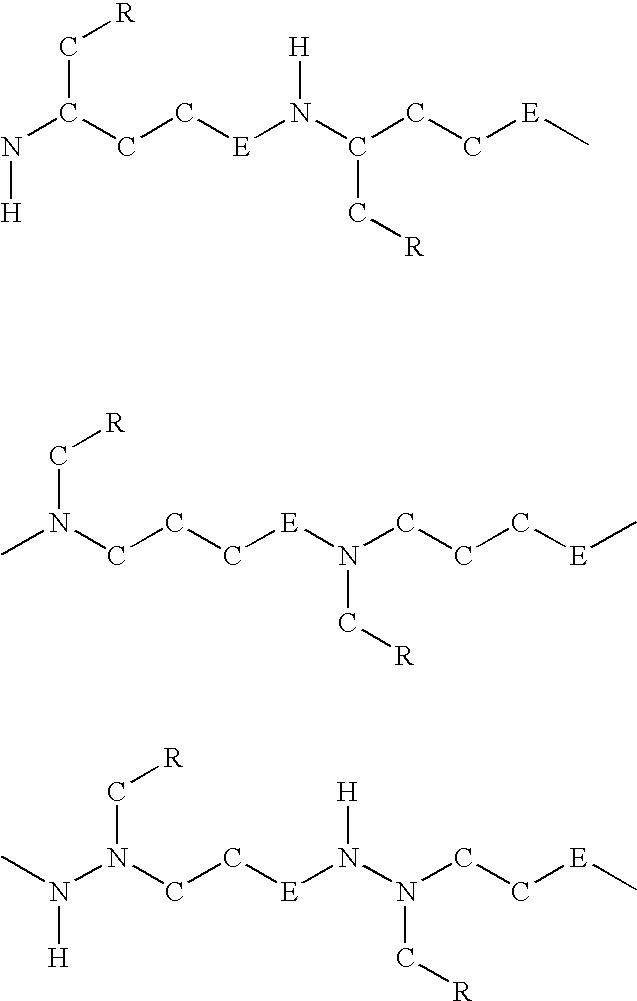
N(C(CC[E]N(C(CC[E]C)C[R])[H])C[R])[H].CN(CCC[E]N(CCC[E]C)C[R])C[R].CN(N(CC[E]N(N(CC[E]C)C[R])[H])C[R])[H]
